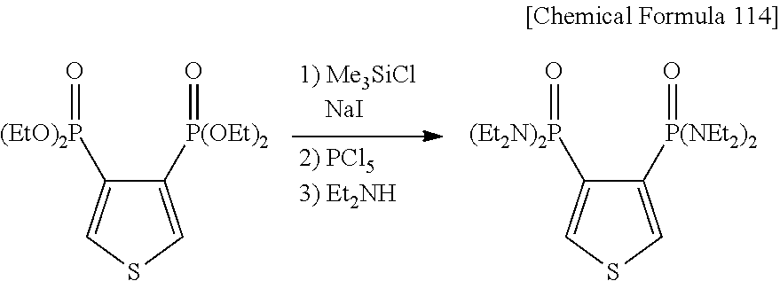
C1([P(OEt)2]=O)=CSC=C1[(EtO)2P]=O.C1([P(NEt2)2]=O)=CSC=C1[(Et2N)2P]=O
